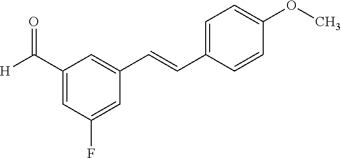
C1(C([H])=O)=CC(F)=CC(C=CC2=CC=C(OC)C=C2)=C1
